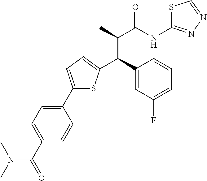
C1(C2=CC=C(C(C3=CC(F)=CC=C3)C(C(NC3=NN=CS3)=O)C)S2)=CC=C(C(=O)N(C)C)C=C1
